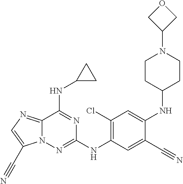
C12=NC=C(C#N)N1N=C(NC1=C(Cl)C=C(NC3CCN(C4COC4)CC3)C(C#N)=C1)N=C2NC1CC1
